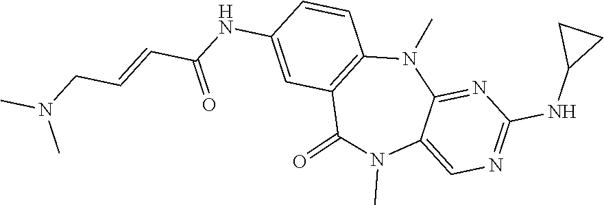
N1=C(NC2CC2)N=C2C(=C1)N(C)C(=O)C1=C(N2C)C=CC(NC(C=CCN(C)C)=O)=C1
